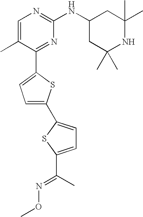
C1=C(C)C(C2=CC=C(C3=CC=C(C(=NOC)C)S3)S2)=NC(NC2CC(C)(C)NC(C)(C)C2)=N1
